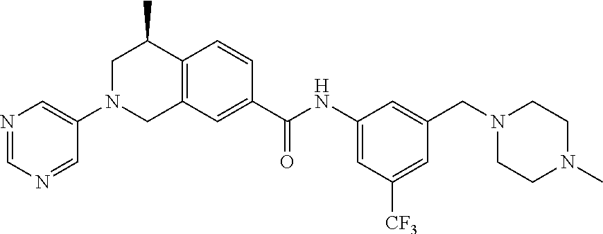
N1=CN=CC(N2CC(C)C3=C(C=C(C(NC4=CC([CF3])=CC(CN5CCN(C)CC5)=C4)=O)C=C3)C2)=C1
